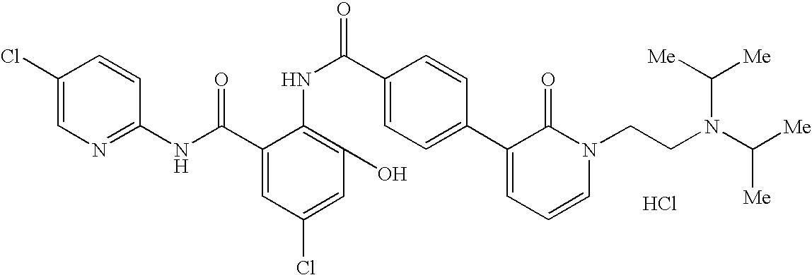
C1(NC(C2=CC(Cl)=CC(O)=C2NC(C2=CC=C(C3=CC=CN(CCN(C([Me])[Me])C([Me])[Me])C3=O)C=C2)=O)=O)=NC=C(Cl)C=C1.Cl
